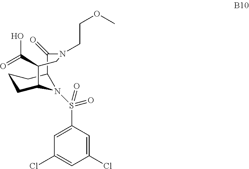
C12C(=O)N(CCOC)CC(C(=O)O)C(CCC1)N2S(C1=CC(Cl)=CC(Cl)=C1)(=O)=O
